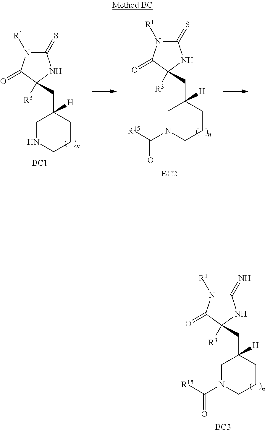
C1(=S)N([R1])C(=O)C(CC2([H])CN(C([R15])=O)CCC2)([R3])N1.[BC2].C1(=S)N([R1])C(=O)C(CC2([H])CNCCC2)([R3])N1.[BC1].C1(=N)N([R1])C(=O)C(CC2([H])CN(C([R15])=O)CCC2)([R3])N1.[BC3]
